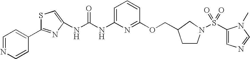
C1=NC=CC(C2=NC(NC(NC3=CC=CC(OCC4CCN(S(C5=CN=CN5C)(=O)=O)C4)=N3)=O)=CS2)=C1
